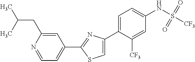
C1=NC(CC(C)C)=CC(C2=NC(C3=CC=C(NS([CF3])(=O)=O)C=C3[CF3])=CS2)=C1
